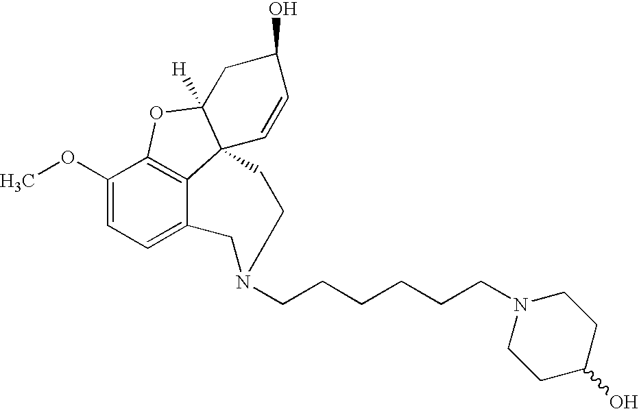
C12=C3C(OC)=CC=C1CN(CCCCCCN1CCC(O)CC1)CCC21C([H])(O3)CC(O)C=C1
